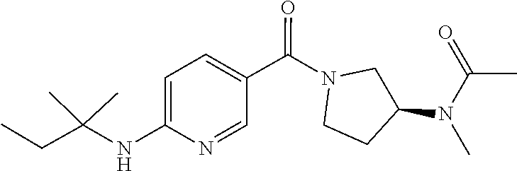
C(CC)(C)(C)NC1=CC=C(C(=O)N2CCC(N(C)C(=O)C)C2)C=N1
